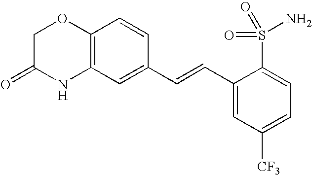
C12=C(C=C(C=CC3=CC([CF3])=CC=C3S(=O)(=O)N)C=C1)NC(=O)CO2
